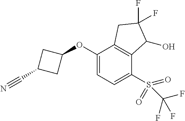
C1(OC2CC(C#N)C2)=CC=C(S(C(F)(F)F)(=O)=O)C2=C1CC(F)(F)C2O
